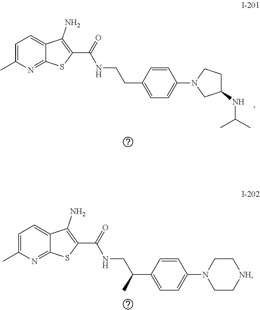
N1=C2C(=CC=C1C)C(N)=C(C(=O)NCCC1=CC=C(N3CC(NC(C)C)CC3)C=C1)S2.N1=C2C(=CC=C1C)C(N)=C(C(=O)NCC(C1=CC=C(N3CC[NH]CC3)C=C1)C)S2
